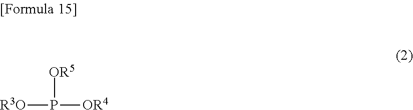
P([R3O])([OR4])[OR5]
